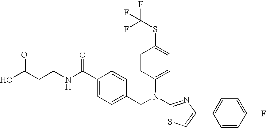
C1(C(NCCC(O)=O)=O)=CC=C(CN(C2=NC(C3=CC=C(F)C=C3)=CS2)C2=CC=C(SC(F)(F)F)C=C2)C=C1
